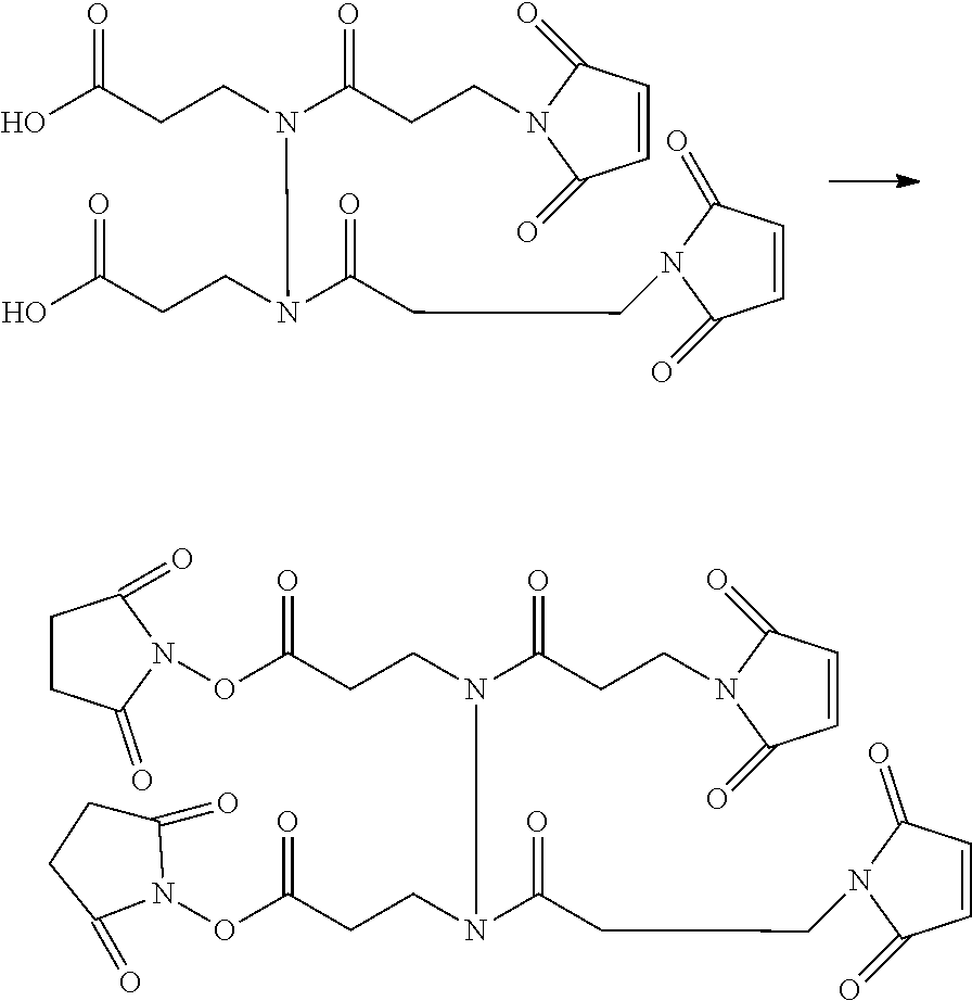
O=C(CCN(C(CCN1C(=O)C=CC1=O)=O)N(CCC(=O)O)C(CCN1C(=O)C=CC1=O)=O)O.O=C(CCN(C(CCN1C(=O)C=CC1=O)=O)N(CCC(=O)ON1C(=O)CCC1=O)C(CCN1C(=O)C=CC1=O)=O)ON1C(=O)CCC1=O
